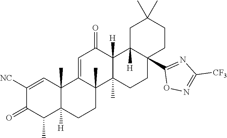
C1([NC])=CC2(C)C([H])(C(C)C1=O)CCC1(C)C2=CC(=O)C2([H])C1(C)CCC1(C3=NC([CF3])=NO3)C2([H])CC(C)(C)CC1
